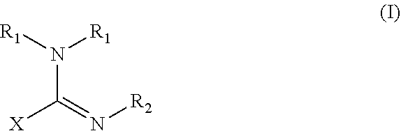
N(C(=N[R2])[X])([R1])[R1]
